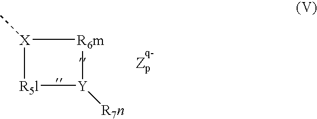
[X]1(C)[R6m][Y]([R7n])[R5l]1
